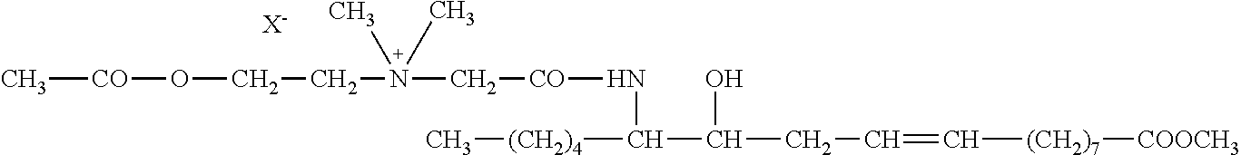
C[CO]OCCN(C[CO]NC([(CH2)4]C)C(O)CC=C[(CH2)7][COOCH3])(C)C.[X-]
